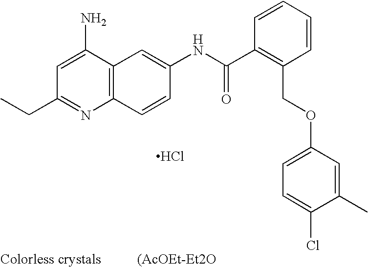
C(C1=NC2=C(C(N)=C1)C=C(NC(C1=C(COC3=CC=C(Cl)C(C)=C3)C=CC=C1)=O)C=C2)C.Cl
